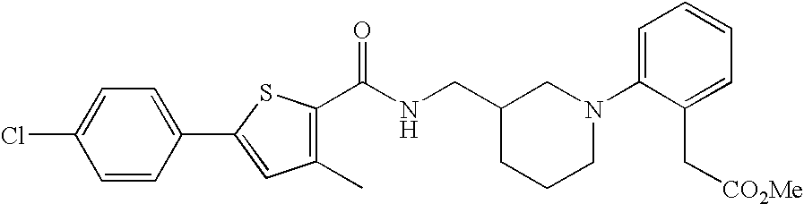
C1=CC(C2=CC(C)=C(C(NCC3CCCN(C4=CC=CC=C4C[CO2Me])C3)=O)S2)=CC=C1Cl
